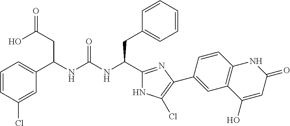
C1=CC(Cl)=CC(C(NC(NC(C2=NC(C3=CC4=C(C=C3)NC(=O)C=C4O)=C(Cl)N2)CC2=CC=CC=C2)=O)CC(=O)O)=C1
